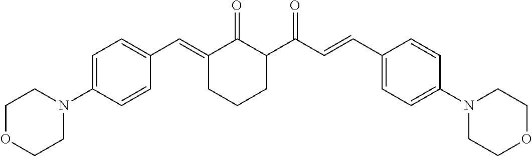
C1=C(N2CCOCC2)C=CC(C=C2C(=O)C(C(=O)C=CC3=CC=C(N4CCOCC4)C=C3)CCC2)=C1
